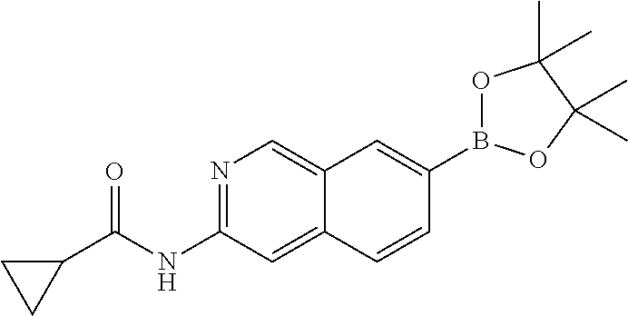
N1=C(NC(C2CC2)=O)C=C2C(=C1)C=C(B1OC(C)(C)C(C)(C)O1)C=C2
